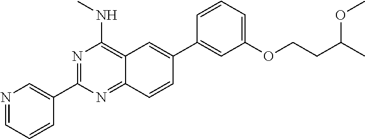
N1=CC=CC(C2=NC(NC)=C3C(=N2)C=CC(C2=CC(OCCC(C)OC)=CC=C2)=C3)=C1
